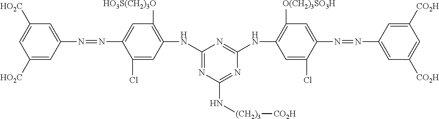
C1([HO2C])=CC(N=NC2=CC([HO3S(CH2)3O])=C(NC3=NC(N[(CH2)3][CO2H])=NC(NC4=C([O(CH2)3SO3H])C=C(N=NC5=CC([CO2H])=CC([CO2H])=C5)C(Cl)=C4)=N3)C=C2Cl)=CC([HO2C])=C1
